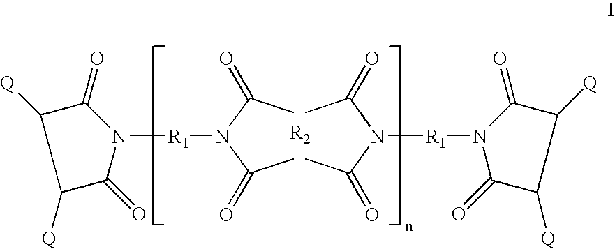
C1([Q])C(=O)N([R1]N(C(C)=O)C(C)=O)C(=O)C1[Q].CC(N(C(C)=O)[R1]N1C(=O)C([Q])C([Q])C1=O)=O
